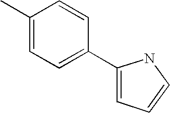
C1(C)=CC=C(C2=CC=CN2)C=C1
